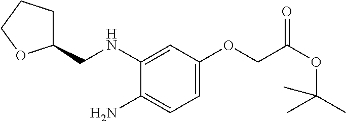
C1(CNC2=CC(OCC(OC(C)(C)C)=O)=CC=C2N)CCCO1
